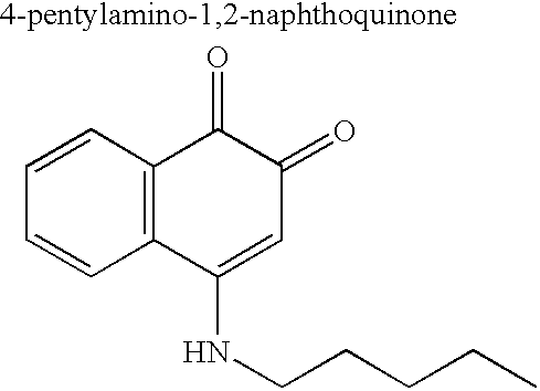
C1=CC2=C(C=C1)C(NCCCCC)=CC(=O)C2=O
